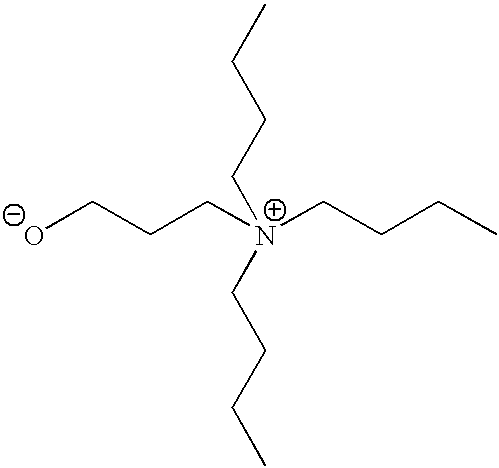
CCCC[N+](CCCC)(CCCC)CCC[O-]
